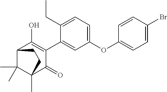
C12C(C)(C)C(C)(C(=O)C(C3=CC(OC4=CC=C(Br)C=C4)=CC=C3CC)=C1O)CC2
